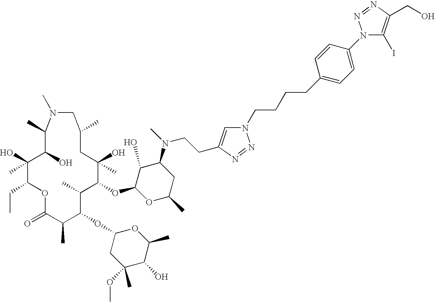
O1C(=O)C(C)C(OC2CC(OC)(C)C(O)C(C)O2)C(C)C(OC2OC(C)CC(N(CCC3=CN(CCCCC4=CC=C(N5C(I)=C(CO)N=N5)C=C4)N=N3)C)C2O)C(O)(C)CC(C)CN(C)C(C)C(O)C(O)(C)C1CC
